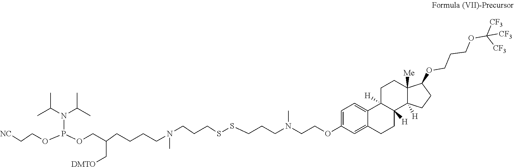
C1=C(OCCN(CCCSSCCCN(CCCCC(COP(OCC[NC])N(C(C)C)C(C)C)C[DMTO])C)C)C=C2C(=C1)C1([H])C([H])(CC2)C2([H])C([Me])(CC1)C(OCCCOC([CF3])([CF3])[CF3])CC2
